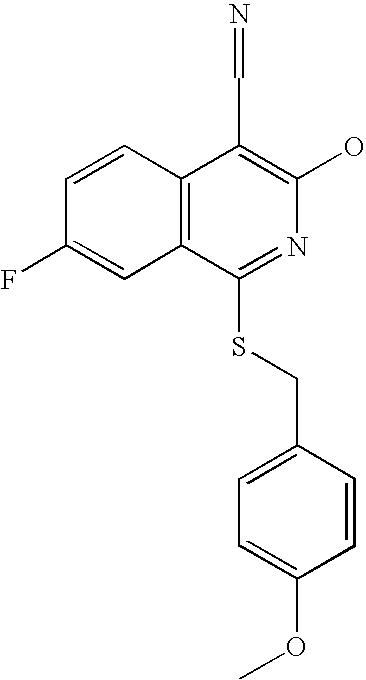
C1=CC2=C(C=C1F)C(SCC1=CC=C(OC)C=C1)=NC(O)=C2C=N
